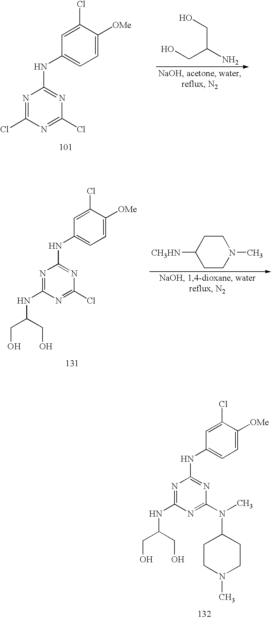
OCC(CO)N.N1=C(Cl)N=C(NC2=CC=C([OMe])C(Cl)=C2)N=C1Cl.[CH3HN]C1CCN(C)CC1.N1=C(Cl)N=C(NC2=CC=C([OMe])C(Cl)=C2)N=C1NC(CO)CO.N1=C(N(C)C2CCN(C)CC2)N=C(NC2=CC=C([OMe])C(Cl)=C2)N=C1NC(CO)CO
